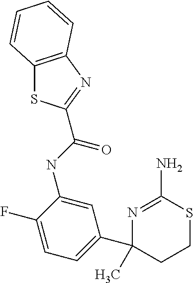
C(=O)(NC1=CC(C2(C)CCSC(N)=N2)=CC=C1F)C1=NC2=C(S1)C=CC=C2
